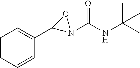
C1=CC=CC(C2N(C(NC(C)(C)C)=O)O2)=C1
